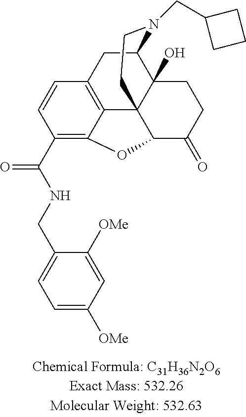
C1(C(NCC2=CC=C([OMe])C=C2[OMe])=O)=C2C3=C(C=C1)CC1C4(O)C3(C(C(=O)CC4)O2)CCN1CC1CCC1
